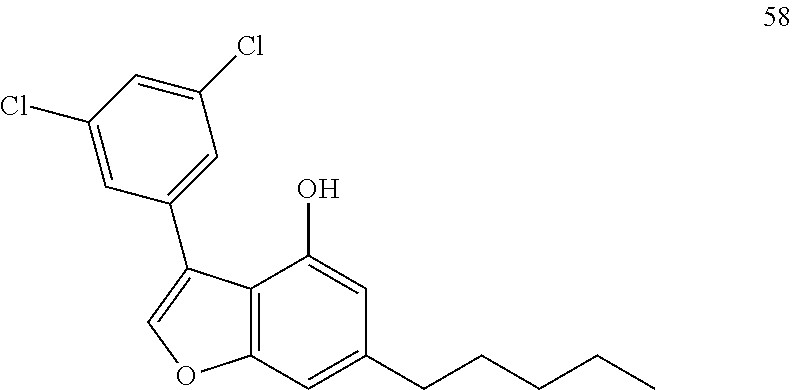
C12=C(C=C(CCCCC)C=C1O)OC=C2C1=CC(Cl)=CC(Cl)=C1
